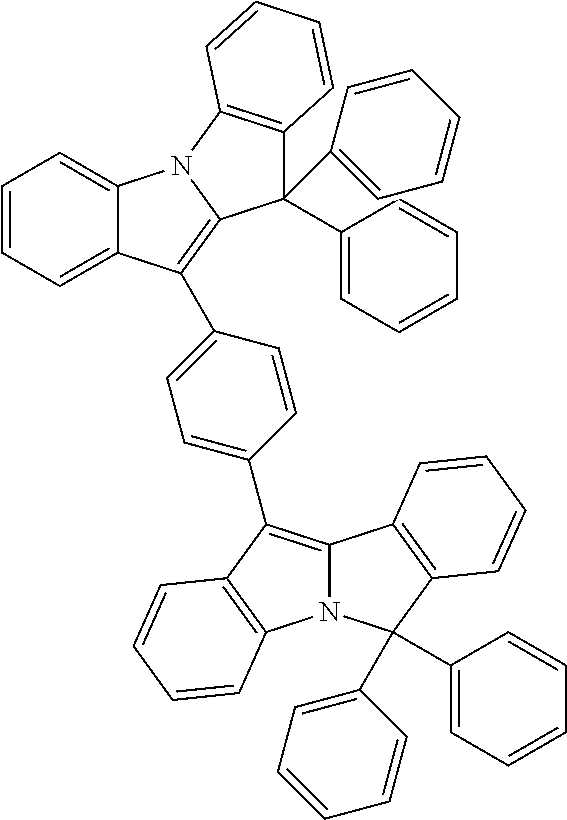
C12=CC=CC=C1C(C1=CC=C(C3=C4N(C5=C3C=CC=C5)C(C3=CC=CC=C3)(C3=CC=CC=C3)C3=C4C=CC=C3)C=C1)=C1N2C2=C(C1(C1=CC=CC=C1)C1=CC=CC=C1)C=CC=C2
